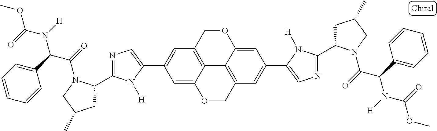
C12=C3COC4=CC(C5=CN=C(C6CC(C)CN6C(=O)C(C6=CC=CC=C6)N([H])C(=O)OC)N5[H])=CC(=C14)COC2=CC(C1=CN=C(C2CC(C)CN2C(=O)C(C2=CC=CC=C2)N([H])C(=O)OC)N1[H])=C3
